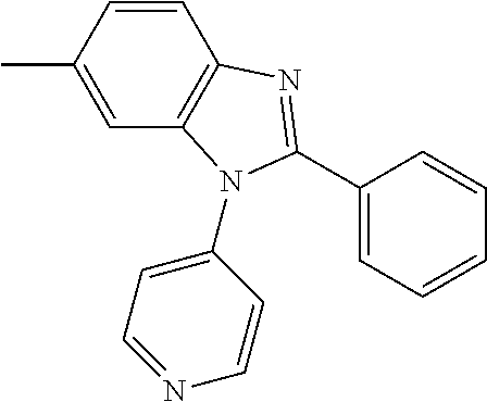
C1(C)=CC2=C(C=C1)N=C(C1=CC=CC=C1)N2C1=CC=NC=C1
